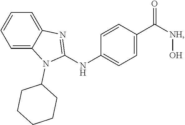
C1=C2C(=CC=C1)N=C(NC1=CC=C(C([NH]O)=O)C=C1)N2C1CCCCC1
